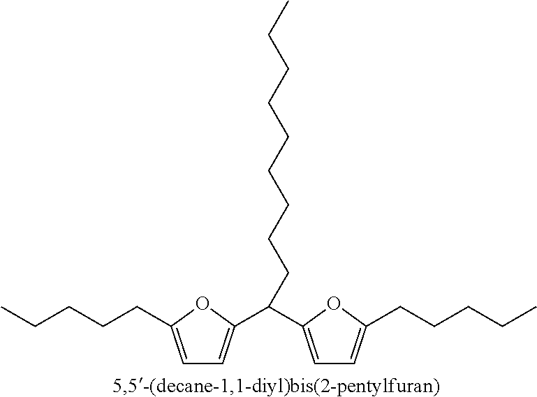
C1=C(CCCCC)OC(C(C2=CC=C(CCCCC)O2)CCCCCCCCC)=C1
